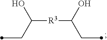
C(C(O)[R3]C(CC)O)C
